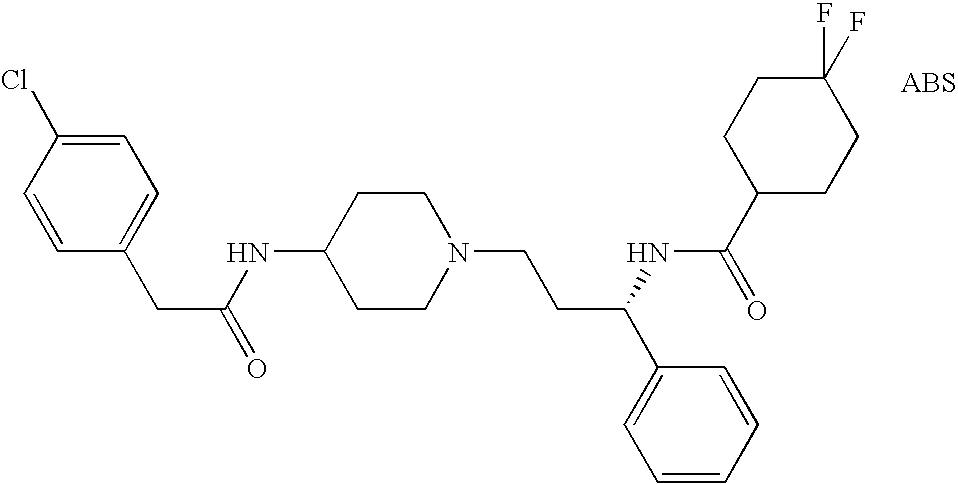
N(C1CCN(CCC(C2=CC=CC=C2)NC(C2CCC(F)(F)CC2)=O)CC1)C(CC1=CC=C(Cl)C=C1)=O
